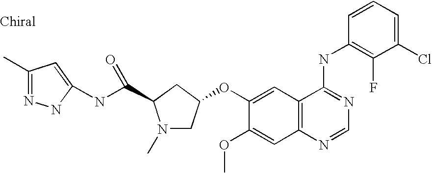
C1(Cl)=CC=CC(NC2=NC=NC3=C2C=C(OC2CN(C)C(C(NC4=CC(C)=NN4)=O)C2)C(OC)=C3)=C1F
